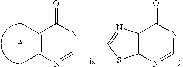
C1(C)=C(C)N=CNC1=O.[A].C12=C(N=CNC1=O)SC=N2
